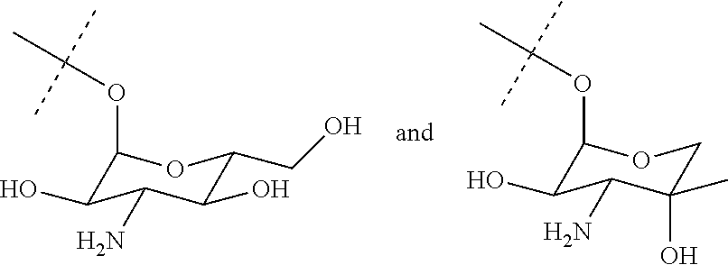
C1(OC(C)(C)C)C(O)C(N)C(O)C(CO)O1.C1(OC(C)(C)C)C(O)C(N)C(O)(C)CO1
